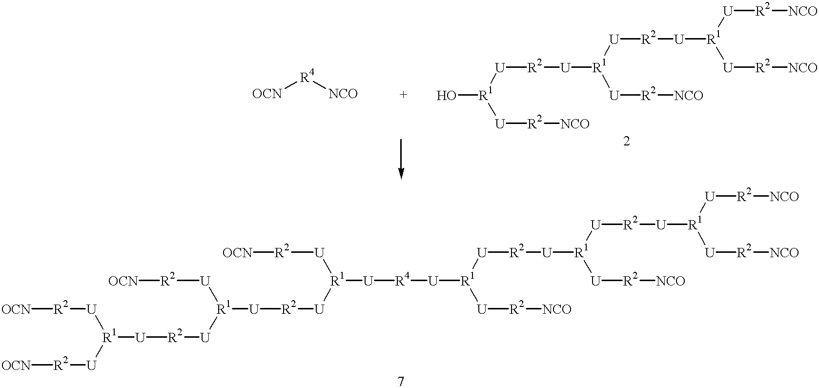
[OCN][R2][U][R1]([U][R2][OCN])[U][R2][U][R1]([U][R2][OCN])[U][R2][U][R1]([U][R2][OCN])[U][R4][U][R1]([U][R2][U][R1]([U][R2][U][R1]([U][R2][NCO])[U][R2][NCO])[U][R2][NCO])[U][R2][NCO].[OCN][R4][NCO].O[R1]([U][R2][U][R1]([U][R2][U][R1]([U][R2][NCO])[U][R2][NCO])[U][R2][NCO])[U][R2][NCO]
